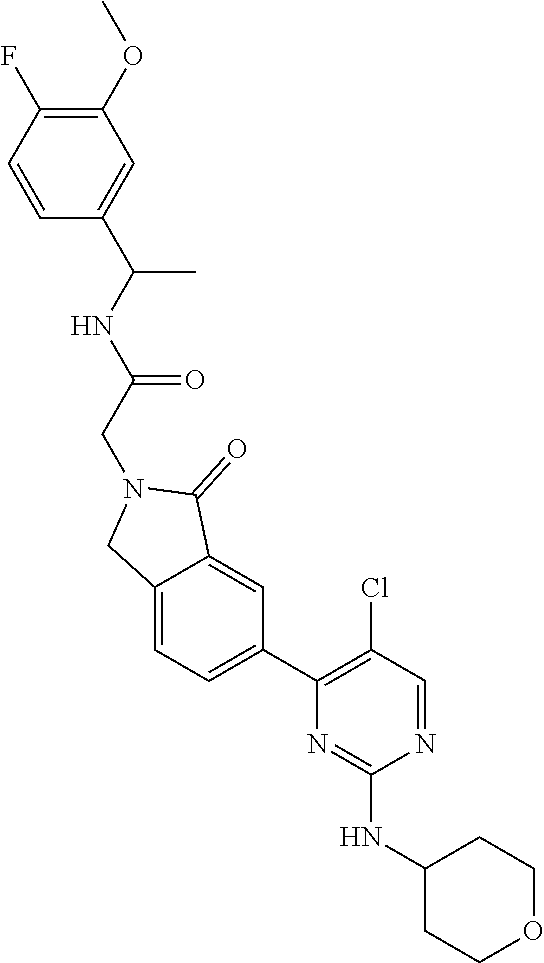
C1(OC)=C(F)C=CC(C(NC(=O)CN2CC3=CC=C(C4=C(Cl)C=NC(NC5CCOCC5)=N4)C=C3C2=O)C)=C1
